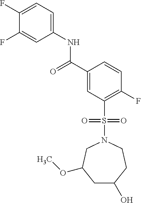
C1(F)=CC=C(NC(C2=CC(S(=O)(=O)N3CC(OC)CC(O)CC3)=C(F)C=C2)=O)C=C1F
